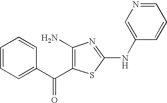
C1=CC=C(C(=O)C2=C(N)N=C(NC3=CN=CC=C3)S2)C=C1
